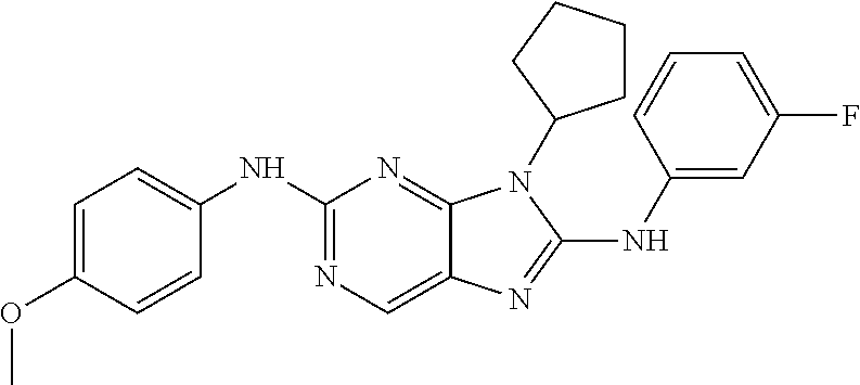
C1(NC2=CC=C(OC)C=C2)=NC=C2C(=N1)N(C1CCCC1)C(NC1=CC(F)=CC=C1)=N2
